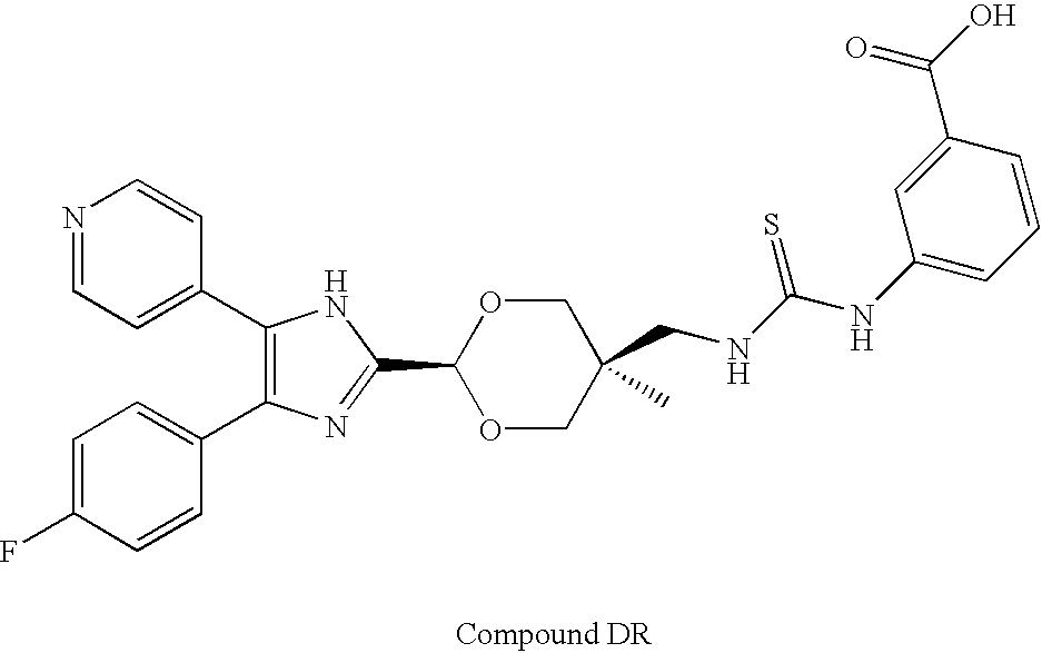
C1(C2=CC=NC=C2)=C(C2=CC=C(F)C=C2)N=C(C2OCC(C)(CNC(NC3=CC=CC(C(=O)O)=C3)=S)CO2)N1
